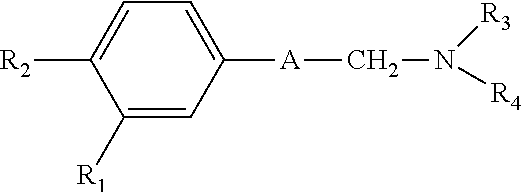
C1([R1])=CC([A]CN([R3])[R4])=CC=C1[R2]
